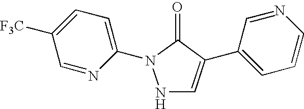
N1C=C(C2=CC=CN=C2)C(=O)N1C1=CC=C([F3C])C=N1
